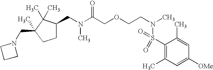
C(N(C(COCCN(S(C1=C(C)C=C([OMe])C=C1C)(=O)=O)C)=O)C)C1CCC(CN2CCC2)(C)C1(C)C
